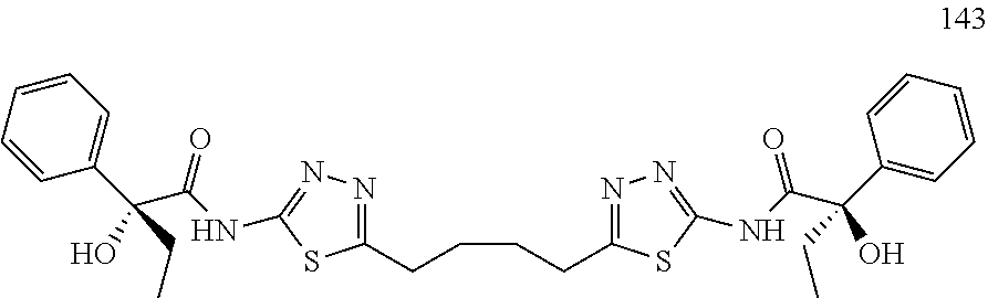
C1(CCCCC2=NN=C(NC(C(C3=CC=CC=C3)(O)CC)=O)S2)=NN=C(NC(C(C2=CC=CC=C2)(CC)O)=O)S1
